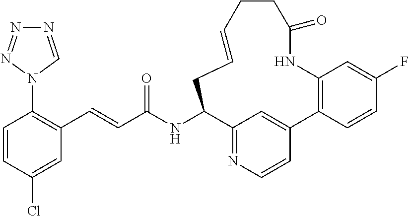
C1=CC(Cl)=CC(C=CC(NC2C3=NC=CC(=C3)C3=C(C=C(F)C=C3)NC(=O)CCC=CC2)=O)=C1N1C=NN=N1
